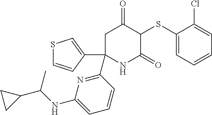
C1C(C2=CSC=C2)(C2=NC(NC(C3CC3)C)=CC=C2)NC(=O)C(SC2=CC=CC=C2Cl)C1=O
